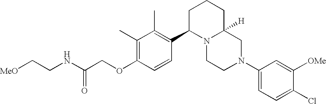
C1(C)=C(OCC(NCC[MeO])=O)C=CC(C2N3C([H])(CCC2)CN(C2=CC=C(Cl)C([OMe])=C2)CC3)=C1C
